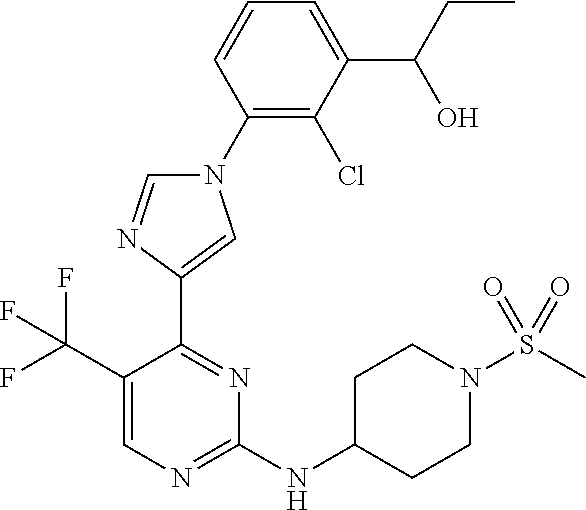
C1(N2C=NC(C3=NC(NC4CCN(S(C)(=O)=O)CC4)=NC=C3C(F)(F)F)=C2)=C(Cl)C(C(O)CC)=CC=C1
